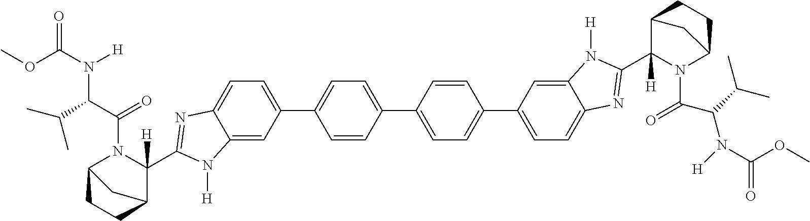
COC(N([H])C(C(=O)N1C2CCC(C1([H])C1=NC3=CC=C(C4=CC=C(C5=CC=C(C6=CC=C7C(=C6)N([H])C(C6([H])N(C(C(C(C)C)N([H])C(OC)=O)=O)C8CCC6C8)=N7)C=C5)C=C4)C=C3N1[H])C2)C(C)C)=O
